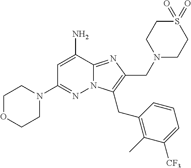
NC1=CC(N2CCOCC2)=NN2C1=NC(CN1CCS(=O)(=O)CC1)=C2CC1=C(C)C([CF3])=CC=C1
